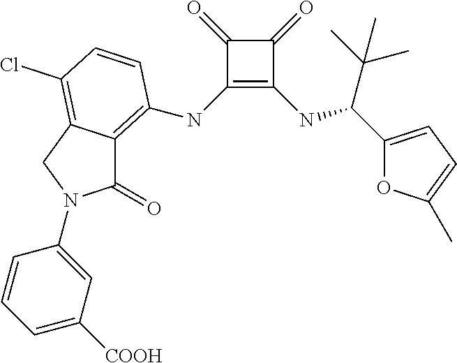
C1(NC2=C3C(=O)N(C4=CC([COOH])=CC=C4)CC3=C(Cl)C=C2)=C(NC(C(C)(C)C)C2=CC=C(C)O2)C(=O)C1=O
